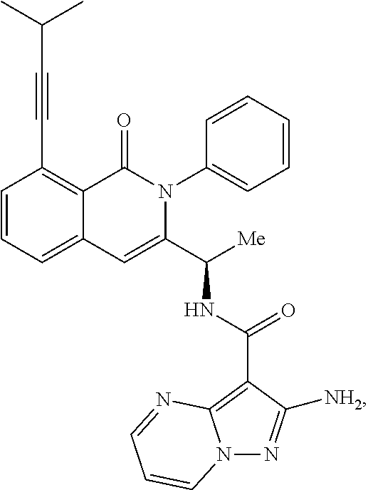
C1=CC=C2C(=C1C#CC(C)C)C(=O)N(C1=CC=CC=C1)C(C([Me])NC(=O)C1=C3N(N=C1[NH2])C=CC=N3)=C2
